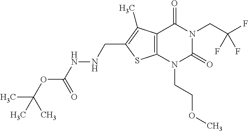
C12=C(N(CCOC)C(=O)N(CC(F)(F)F)C1=O)SC(CNNC(OC(C)(C)C)=O)=C2C
